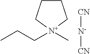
C1CC[N+](C)(CCC)C1.[CN][N-][CN]
